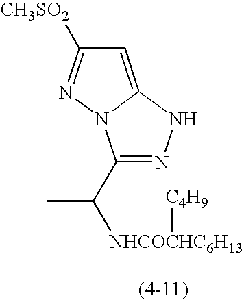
C1(C([NHCOCHC6H13][C4H9])C)=NNC2=CC([CH3SO2])=NN12
